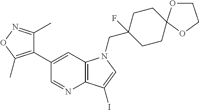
C12=C(C=C(C3=C(C)ON=C3C)C=N1)N(CC1(F)CCC3(CC1)OCCO3)C=C2I
